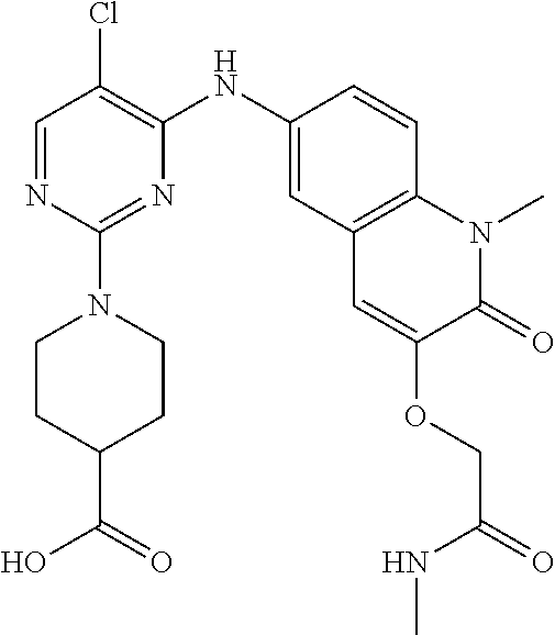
C1=NC(N2CCC(C(=O)O)CC2)=NC(NC2=CC3=C(C=C2)N(C)C(=O)C(OCC(NC)=O)=C3)=C1Cl
